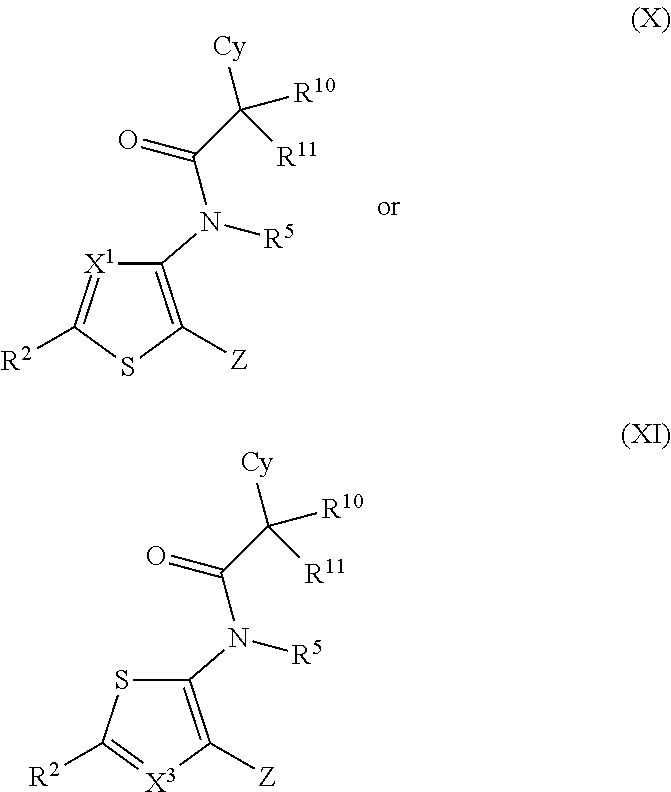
C1(N(C(C([Cy])([R10])[R11])=O)[R5])=C([Z])SC([R2])=[X1]1.C1(N(C(C([Cy])([R10])[R11])=O)[R5])=C([Z])[X3]=C([R2])S1
